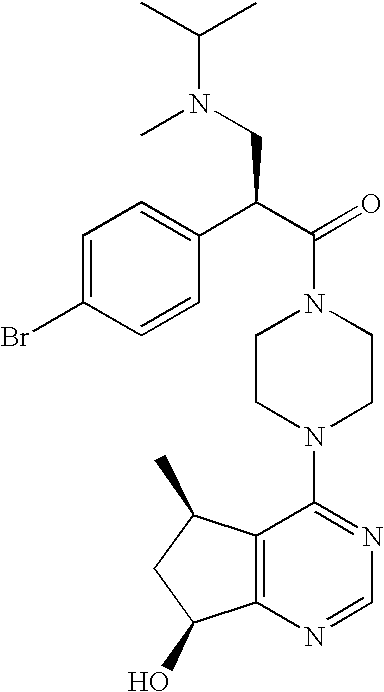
C(N1CCN(C2=NC=NC3=C2C(C)CC3O)CC1)(C(C1=CC=C(Br)C=C1)CN(C)C(C)C)=O
